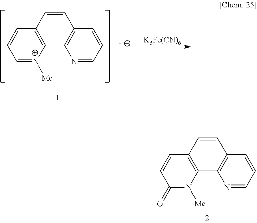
C1=CC2=C(C3=C1C=CC=N3)N([Me])C(=O)C=C2.[K3Fe(CN)6].C1=CC2=C(C3=C1C=CC=N3)[N+]([Me])=CC=C2.[I-]
